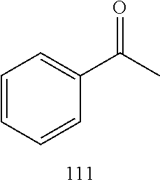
C1=CC=CC(C(C)=O)=C1
